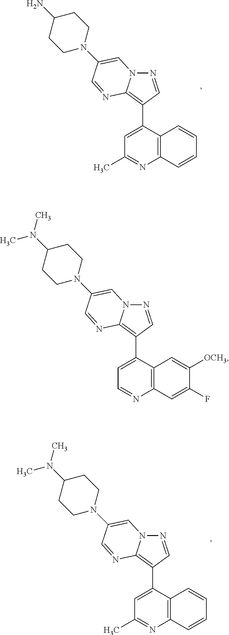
N1=CC(C2=CC(C)=NC3=C2C=CC=C3)=C2N1C=C(N1CCC(N)CC1)C=N2.N1=CC(C2=CC=NC3=C2C=C([OCH3])C(F)=C3)=C2N1C=C(N1CCC(N(C)C)CC1)C=N2.N1=CC(C2=CC(C)=NC3=C2C=CC=C3)=C2N1C=C(N1CCC(N(C)C)CC1)C=N2
